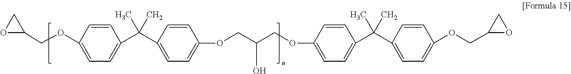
O1C(COC2=CC=C(C(C3=CC=C(OCC(COC4=CC=C(C(C5=CC=C(OCC6OC6)C=C5)(C)C)C=C4)O)C=C3)(C)C)C=C2)C1
